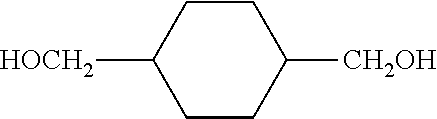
C1CC([CH2OH])CCC1[HOCH2]
